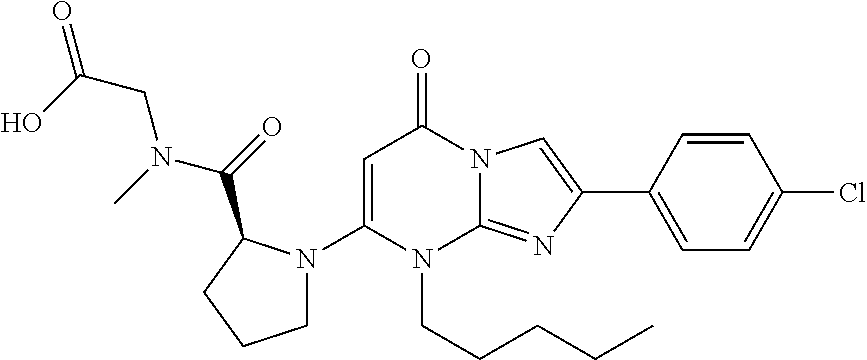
C1(N2CCCC2C(N(CC(O)=O)C)=O)=CC(=O)N2C(=NC(C3=CC=C(Cl)C=C3)=C2)N1CCCCC
